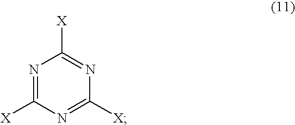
N1=C([X])N=C([X])N=C1[X]
